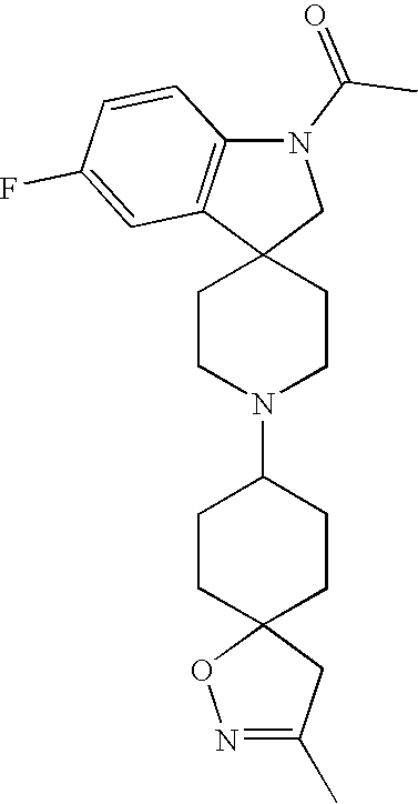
C1CN(C2CCC3(CC2)ON=C(C)C3)CCC12CN(C(C)=O)C1=C2C=C(F)C=C1
